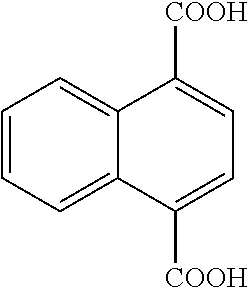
C1=CC=C2C(=C1)C([COOH])=CC=C2[COOH]
